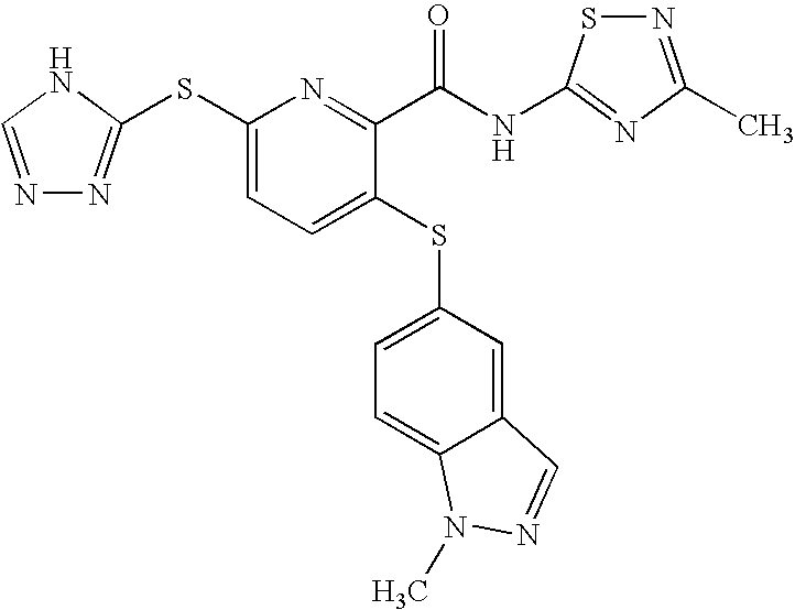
C1(SC2=NN=CN2)=CC=C(SC2=CC=C3C(=C2)C=NN3C)C(C(NC2=NC(C)=NS2)=O)=N1
